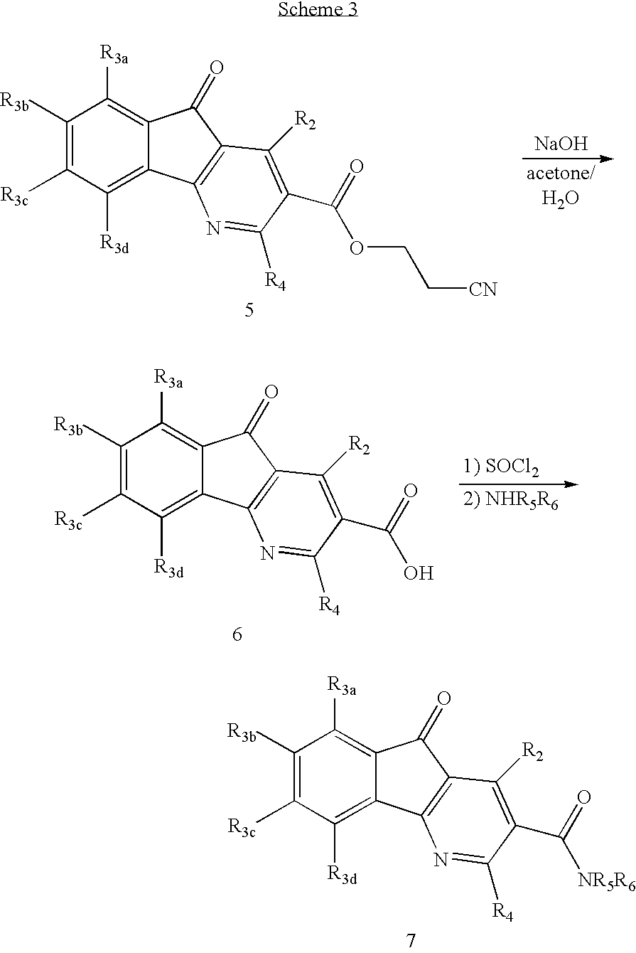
[NaOH].C1([R3b])=C([R3c])C([R3d])=C2C(=C1[R3a])C(=O)C1=C2N=C([R4])C(C(=O)OCC[CN])=C1[R2].C1([R3b])=C([R3c])C([R3d])=C2C(=C1[R3a])C(=O)C1=C2N=C([R4])C(C(=O)O)=C1[R2].C1([R3b])=C([R3c])C([R3d])=C2C(=C1[R3a])C(=O)C1=C2N=C([R4])C(C(=O)[NR5R6])=C1[R2]
